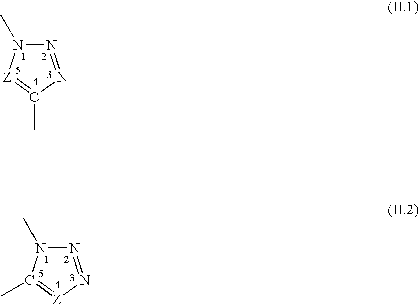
N1=NC(C)=[Z]N1C.N1=N[Z]=C(C)N1C
